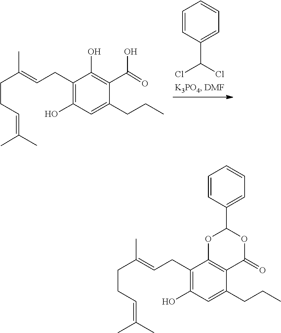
OC1=C(C(O)=O)C(CCC)=CC(O)=C1CC=C(C)CCC=C(C)C.C(Cl)(Cl)C1=CC=CC=C1.C1(C2OC3=C(C(=O)O2)C(CCC)=CC(O)=C3CC=C(C)CCC=C(C)C)=CC=CC=C1
